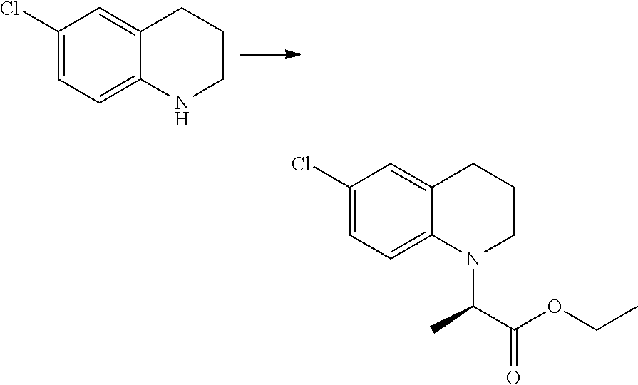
C1(Cl)=CC=C2C(=C1)CCCN2.C1(Cl)=CC=C2C(=C1)CCCN2C(C)C(=O)OCC
